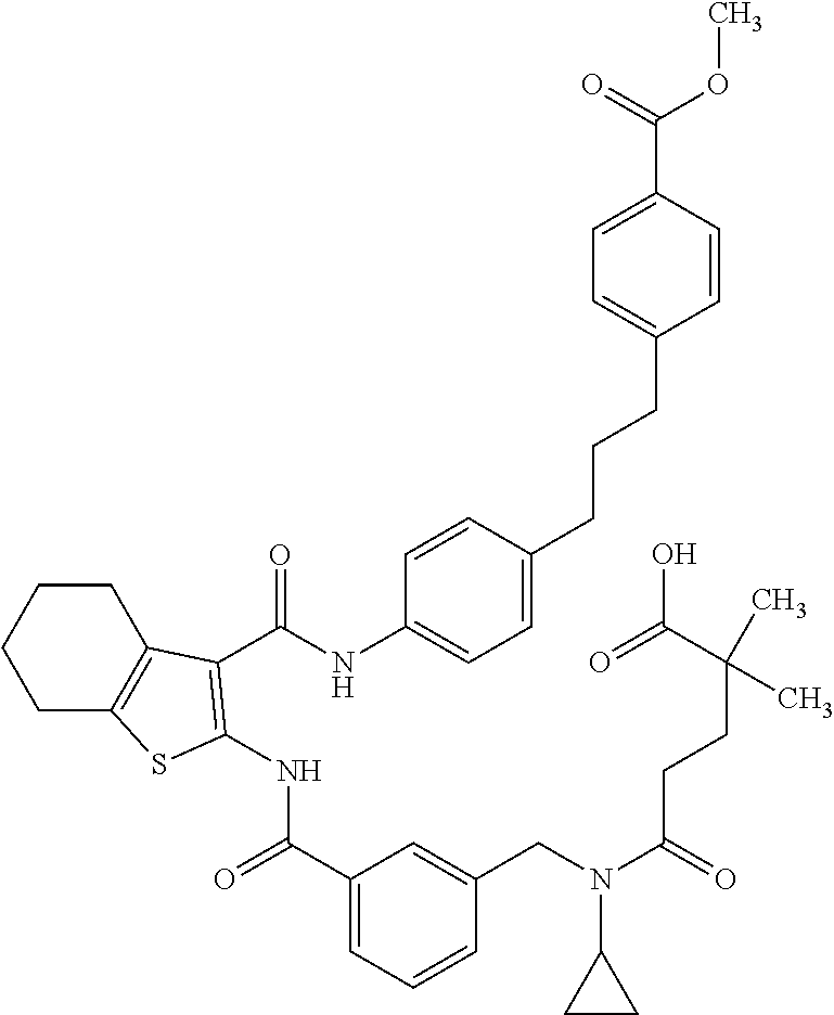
C1(C(=O)NC2=C(C(NC3=CC=C(CCCC4=CC=C(C(OC)=O)C=C4)C=C3)=O)C3=C(CCCC3)S2)=CC=CC(CN(C2CC2)C(CCC(C(O)=O)(C)C)=O)=C1
